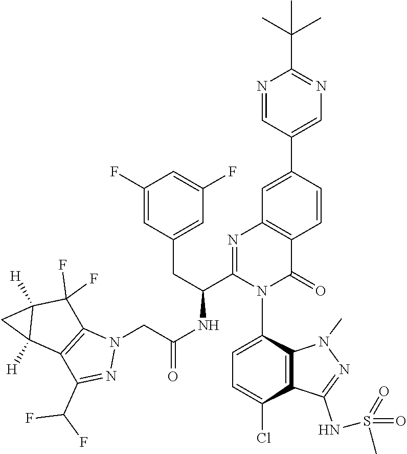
N1(C)N=C(NS(=O)(=O)C)C2=C1C(N1C(C(CC3=CC(F)=CC(F)=C3)NC(CN3N=C(C(F)F)C4=C3C(F)(F)C3([H])C4([H])C3)=O)=NC3=C(C1=O)C=CC(C1=CN=C(C(C)(C)C)N=C1)=C3)=CC=C2Cl
